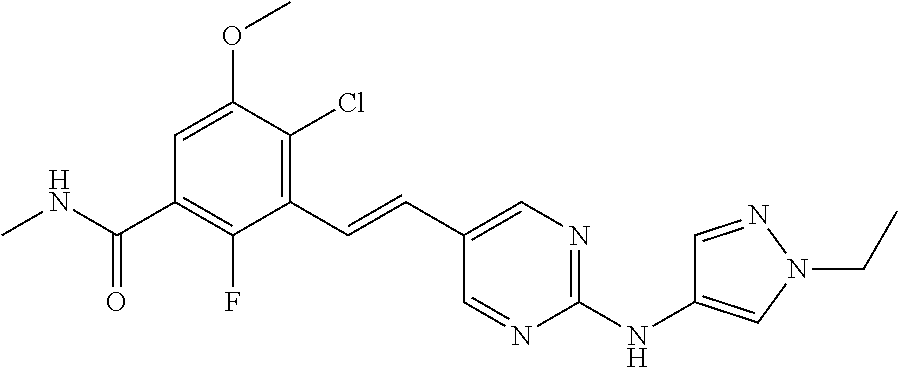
C1(C=CC2=CN=C(NC3=CN(CC)N=C3)N=C2)=C(Cl)C(OC)=CC(C(NC)=O)=C1F
